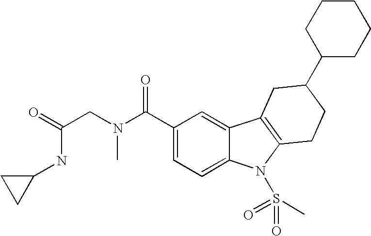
C1(C(N(CC(NC2CC2)=O)C)=O)=CC=C2C(=C1)C1=C(N2S(=O)(C)=O)CCC(C2CCCCC2)C1
